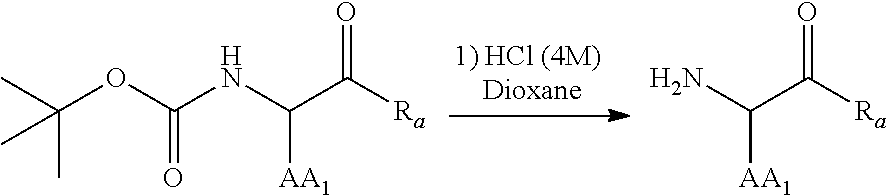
O=C(C([AA1])NC(=O)OC(C)(C)C)[Ra].O=C(C([AA1])N)[Ra]
